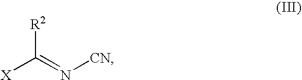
[X]C(=N[CN])[R2]
